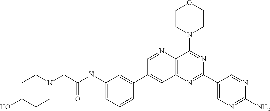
C1(NC(CN2CCC(O)CC2)=O)=CC=CC(C2=CC3=C(C(N4CCOCC4)=NC(C4=CN=C(N)N=C4)=N3)N=C2)=C1
